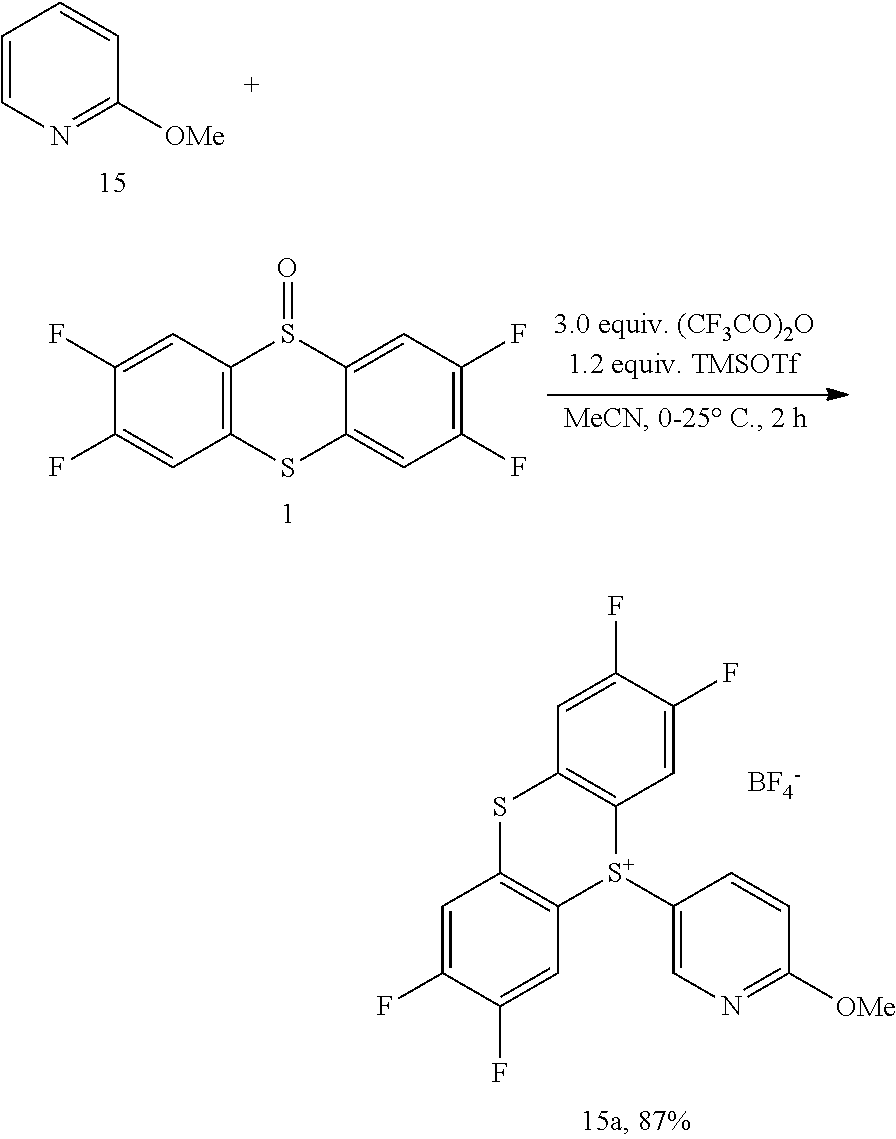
C1(F)=CC2=C(C=C1F)SC1=CC(F)=C(F)C=C1S2=O.C1=CN=C([OMe])C=C1.C1=C(F)C(F)=CC2=C1SC1=C([S+]2C2=CN=C([OMe])C=C2)C=C(F)C(F)=C1.[BF4-]
